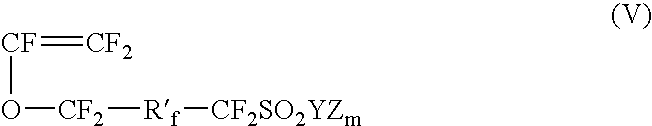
[CF](O[CF2][Rf][CF2SO2YZm])=[CF2]
